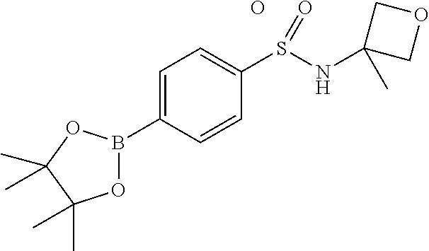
O.C1(B2OC(C)(C)C(C)(C)O2)=CC=C(S(NC2(C)COC2)=O)C=C1
